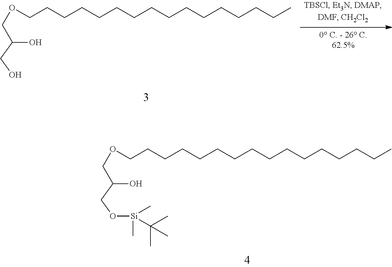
OC(CO[Si](C)(C)C(C)(C)C)COCCCCCCCCCCCCCCCC.OC(CO)COCCCCCCCCCCCCCCCC
